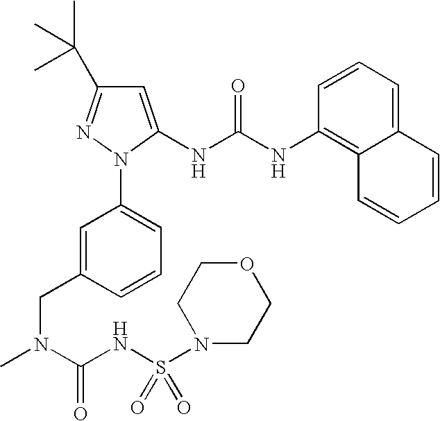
C12=CC=CC(NC(NC3=CC(C(C)(C)C)=NN3C3=CC=CC(CN(C)C(=O)NS(N4CCOCC4)(=O)=O)=C3)=O)=C1C=CC=C2
